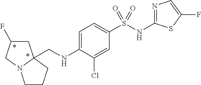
C1C(F)CN2C1(CNC1=CC=C(S(NC3=NC=C(F)S3)(=O)=O)C=C1Cl)CCC2
